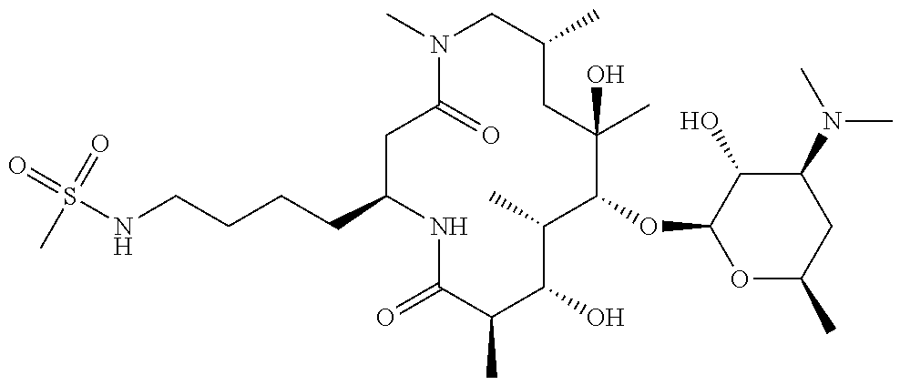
C1(CCCCNS(=O)(=O)C)CC(=O)N(C)CC(C)CC(C)(O)C(OC2OC(C)CC(N(C)C)C2O)C(C)C(O)C(C)C(=O)N1
